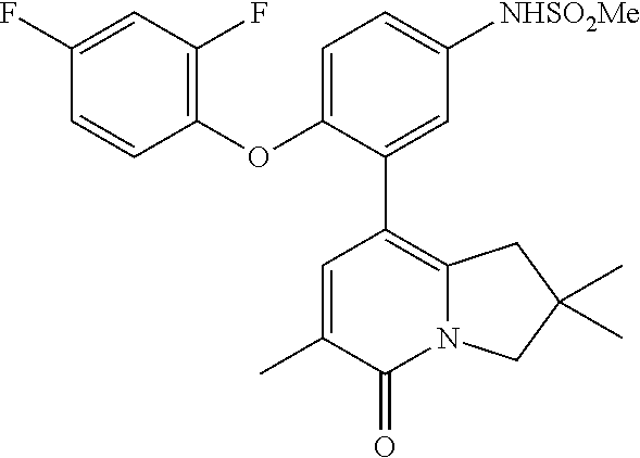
C1(OC2=CC=C([NHSO2Me])C=C2C2=C3N(C(=O)C(C)=C2)CC(C)(C)C3)=C(F)C=C(F)C=C1
